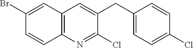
C1(Br)=CC2=C(C=C1)N=C(Cl)C(CC1=CC=C(Cl)C=C1)=C2
